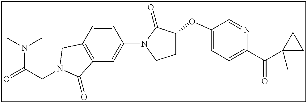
C(CN1CC2=C(C=C(N3C(=O)C(OC4=CC=C(C(C5(C)CC5)=O)N=C4)CC3)C=C2)C1=O)(=O)N(C)C
